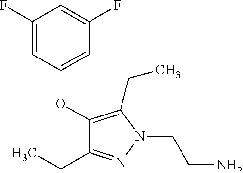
C1(OC2=CC(F)=CC(F)=C2)=C(CC)N(CCN)N=C1CC
